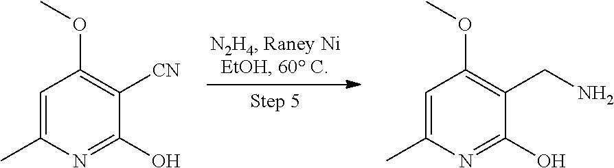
C1=C(C)N=C(O)C([CN])=C1OC.C1=C(C)N=C(O)C(CN)=C1OC
